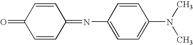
C1=CC(=O)C=CC1=NC1=CC=C(N(C)C)C=C1
